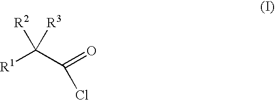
[R1]C(C(=O)Cl)([R3])[R2]
